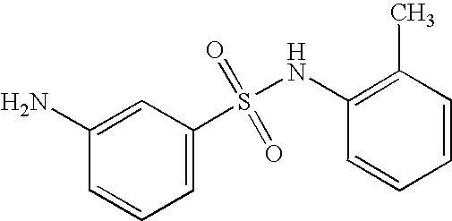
N(S(C1=CC=CC(N)=C1)(=O)=O)C1=C(C)C=CC=C1
